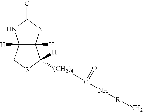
C12([H])C([H])(NC(=O)N1)C([H])([(CH2)4]C(N[R]N)=O)SC2
